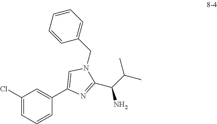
C1(Cl)=CC=CC(C2=CN(CC3=CC=CC=C3)C(C(C(C)C)N)=N2)=C1
